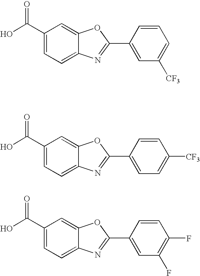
C1(C(O)=O)=CC=C2C(=C1)OC(C1=CC([CF3])=CC=C1)=N2.C1(C(O)=O)=CC=C2C(=C1)OC(C1=CC=C([CF3])C=C1)=N2.C1(C(O)=O)=CC=C2C(=C1)OC(C1=CC(F)=C(F)C=C1)=N2
